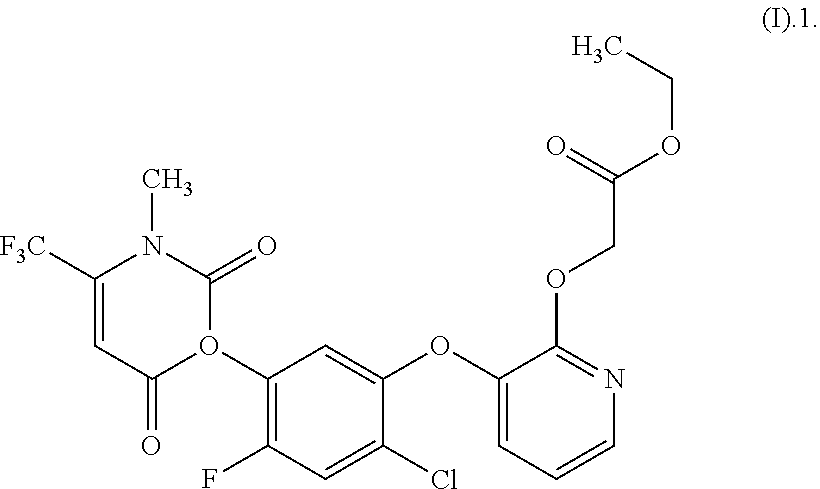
C1([F3C])=CC(=O)O(C2=C(F)C=C(Cl)C(OC3=CC=CN=C3OCC(OCC)=O)=C2)C(=O)N1C
